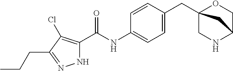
C(NC1=CC=C(CC23OCC(NC2)C3)C=C1)(=O)C1=C(Cl)C(CCC)=NN1
